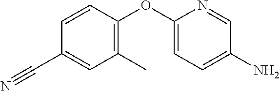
C1(C#N)=CC(C)=C(OC2=CC=C(N)C=N2)C=C1
